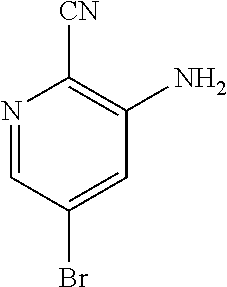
N1=CC(Br)=CC(N)=C1[CN]
